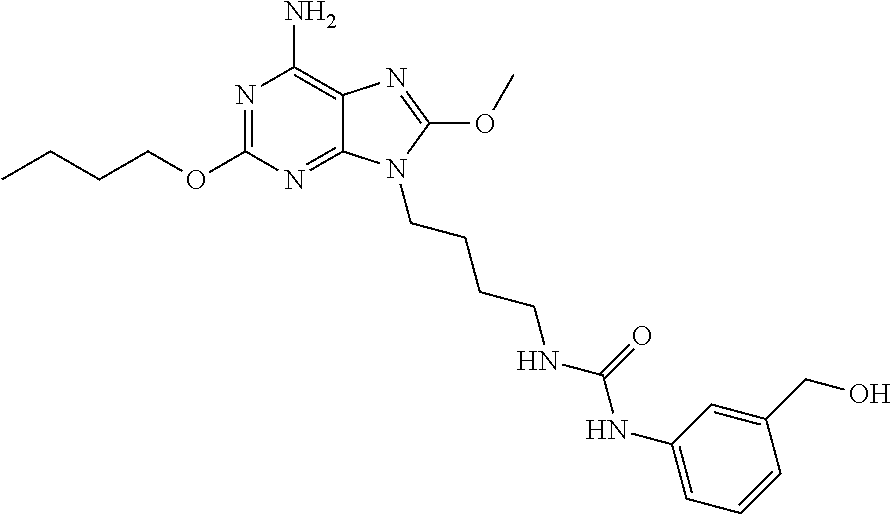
CCCCOC1=NC(N)=C2C(=N1)N(CCCCNC(NC1=CC=CC(CO)=C1)=O)C(OC)=N2
